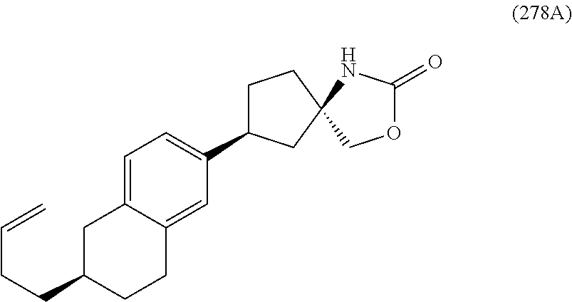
C1=C2C(=CC(C3CCC4(C3)NC(=O)OC4)=C1)CCC(CCC=C)C2
